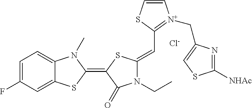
[Cl-].C1=C(F)C=C2C(=C1)N(C)C(=C1C(=O)N(CC)C(=CC3=[N+](CC4=CSC([NHAc])=N4)C=CS3)S1)S2
